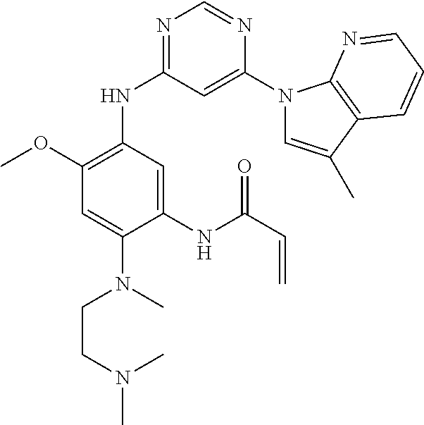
N1=C(NC2=C(OC)C=C(N(CCN(C)C)C)C(NC(C=C)=O)=C2)C=C(N2C=C(C)C3=C2N=CC=C3)N=C1
